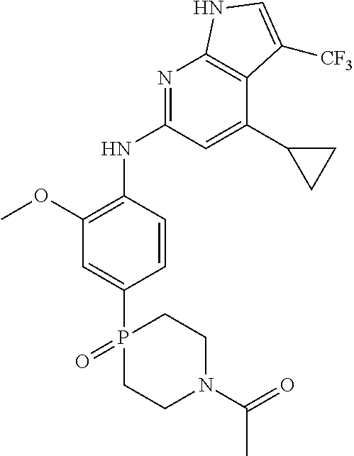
C1=C(P2(=O)CCN(C(=O)C)CC2)C=CC(NC2=NC3=C(C(C4CC4)=C2)C([CF3])=CN3)=C1OC
